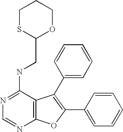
N1=C(NCC2OCCCS2)C2=C(N=C1)OC(C1=CC=CC=C1)=C2C1=CC=CC=C1
